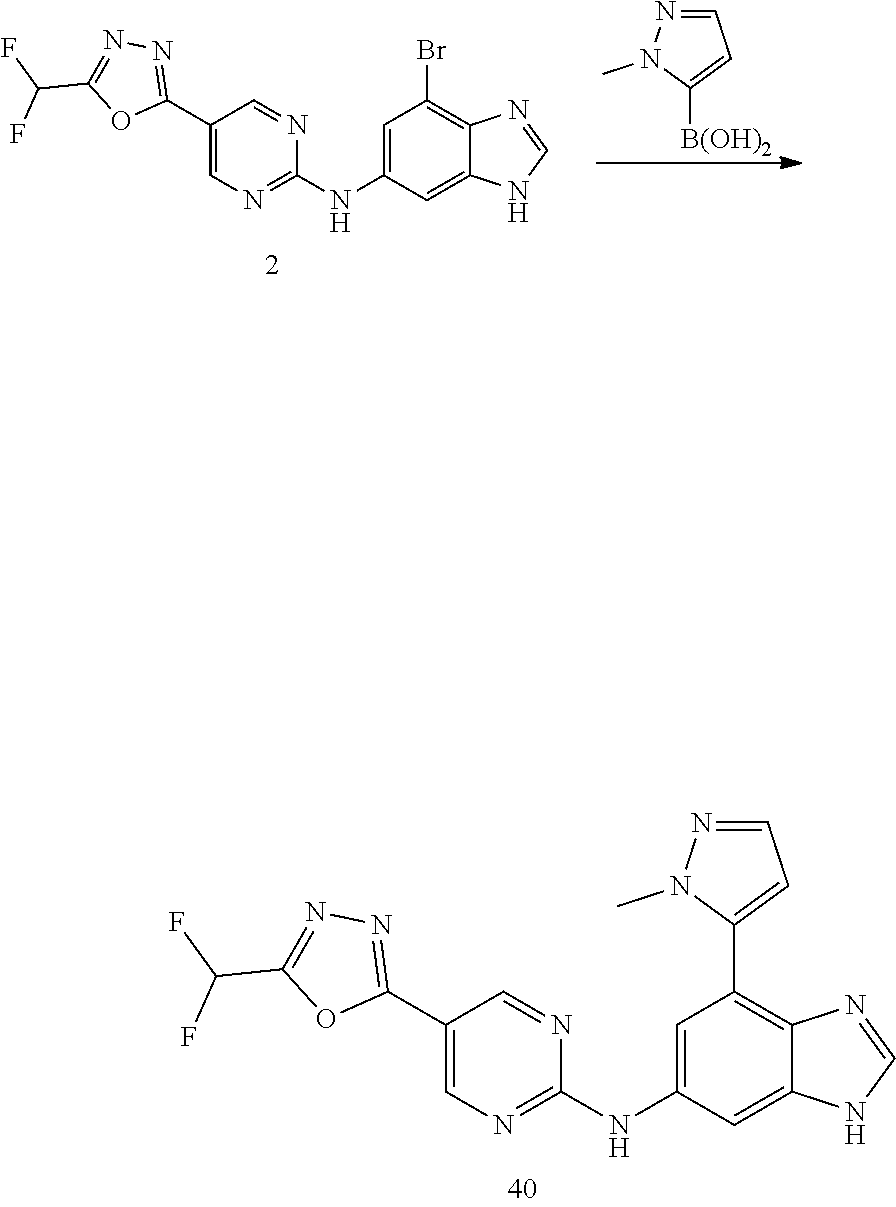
C1=NN(C)C([B(OH)2])=C1.C1(C2=NN=C(C(F)F)O2)=CN=C(NC2=CC(Br)=C3C(=C2)NC=N3)N=C1.C1(C2=NN=C(C(F)F)O2)=CN=C(NC2=CC(C3=CC=NN3C)=C3C(=C2)NC=N3)N=C1
